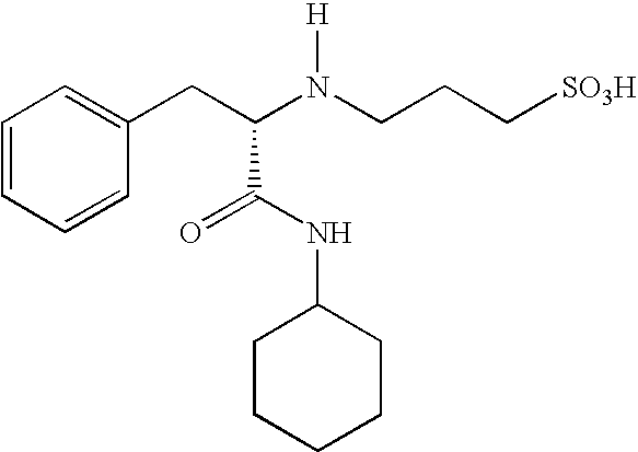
C1=CC=CC(CC(N(CCC[SO3H])[H])C(NC2CCCCC2)=O)=C1
